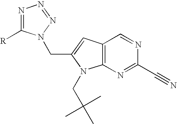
N1=C([R])N(CC2=CC3=C(N2CC(C)(C)C)N=C(C#N)N=C3)N=N1
